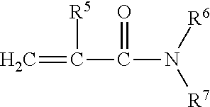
C=C([R5])C(=O)N([R6])[R7]
